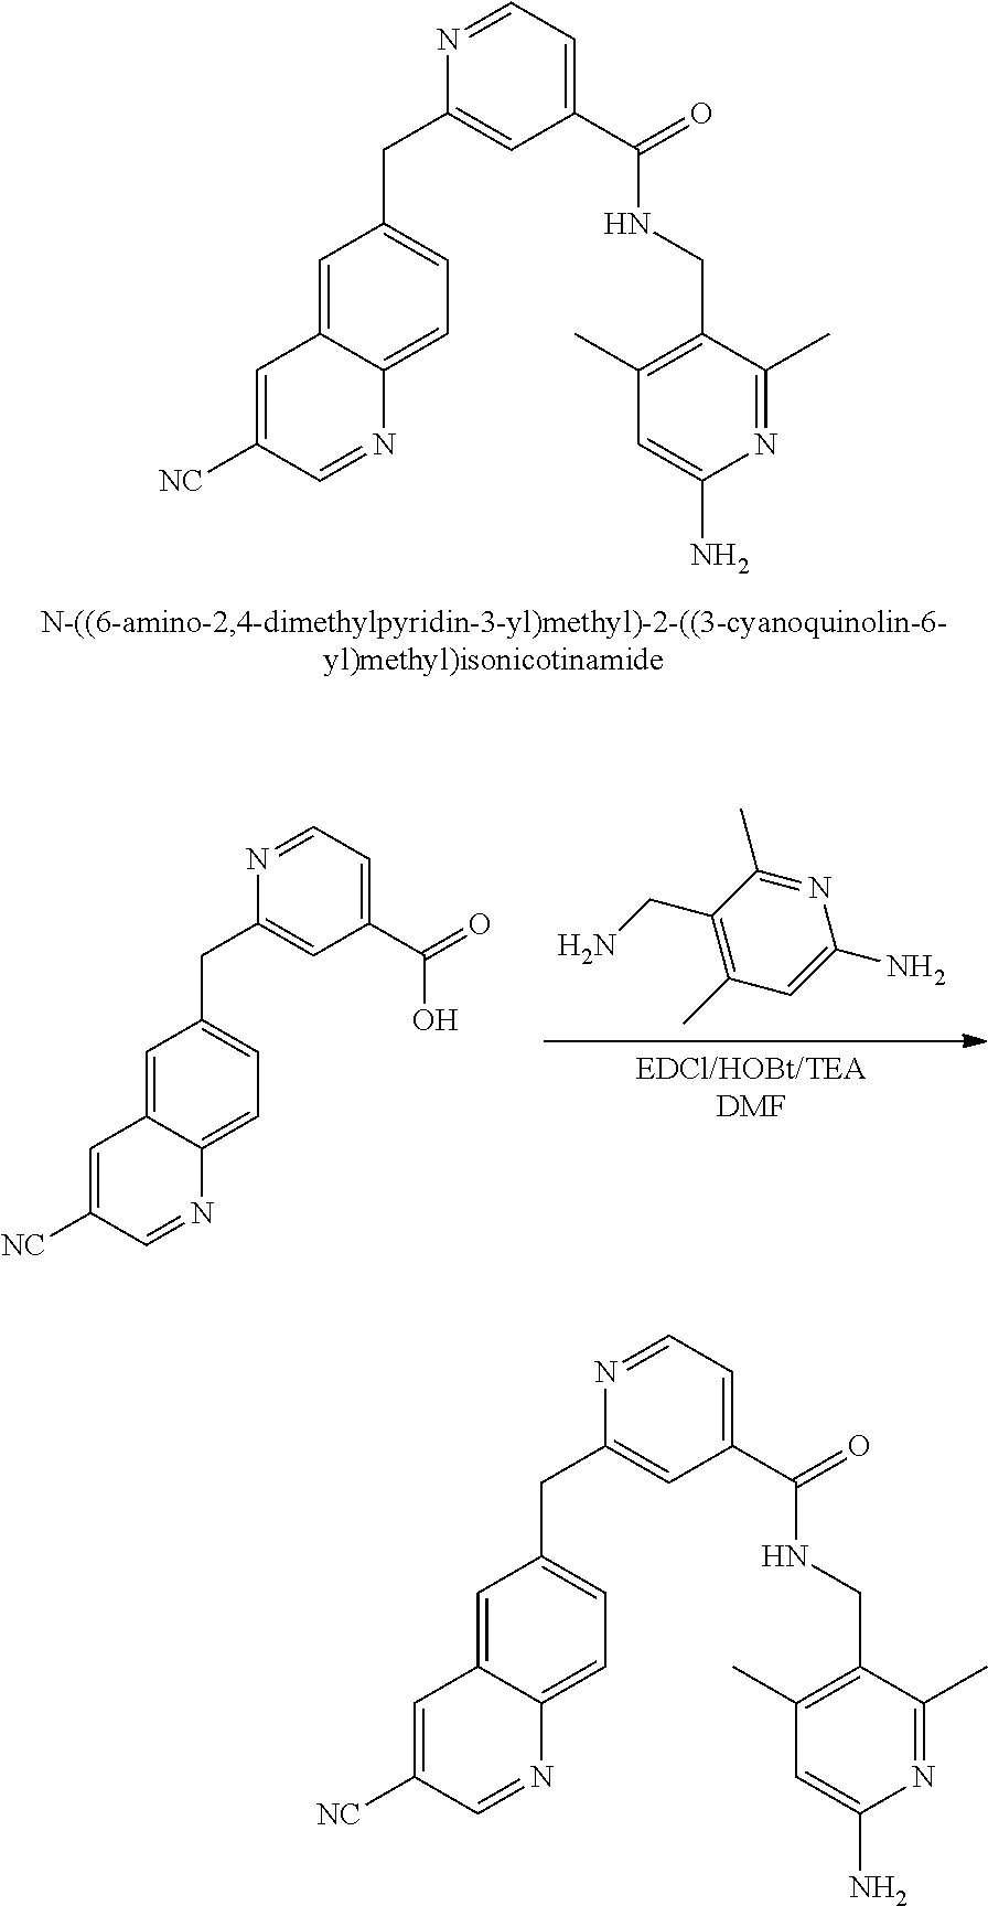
C1=C2C(=CC=C1CC1=CC(C(=O)NCC3=C(C)C=C(N)N=C3C)=CC=N1)N=CC([NC])=C2.[EDCl/HOBt/TEADMF].N1=C(C)C(CN)=C(C)C=C1N.C1=C2C(=CC=C1CC1=CC(C(=O)O)=CC=N1)N=CC([NC])=C2.C1=C2C(=CC=C1CC1=CC(C(=O)NCC3=C(C)C=C(N)N=C3C)=CC=N1)N=CC([NC])=C2
